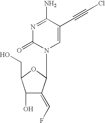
N1=C(N)C(C#CCl)=CN(C2C(=CF)C(O)C(CO)O2)C1=O
